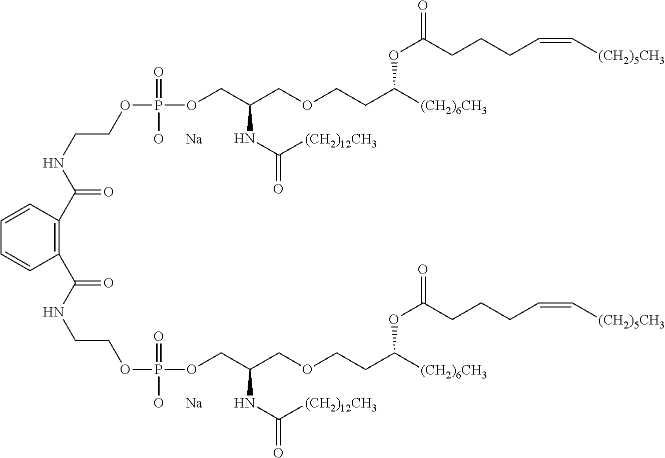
N(CCOP(OCC(COCCC([(CH2)6CH3])OC(=O)CCCC=C[(CH2)5CH3])NC(=O)[(CH2)12CH3])(=O)[O      Na])C(C1=C(C(NCCOP(OCC(COCCC([(CH2)6CH3])OC(=O)CCCC=C[(CH2)5CH3])NC(=O)[(CH2)12CH3])(=O)[O      Na])=O)C=CC=C1)=O
